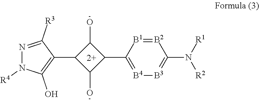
C1(C2=C(O)N([R4])N=C2[R3])C(O)C(C2=[B4][B3]=C(N([R1])[R2])[B2]=[B1]2)C1O
